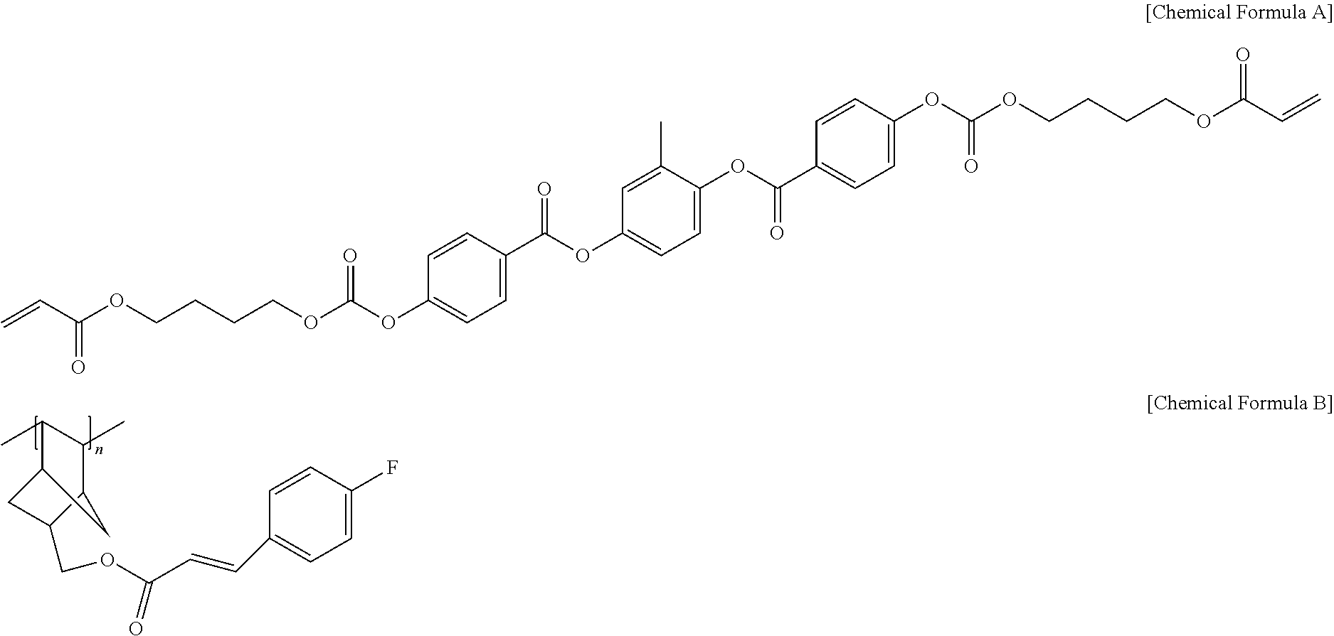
CC1C(C)C2C(COC(C=CC3=CC=C(F)C=C3)=O)CC1C2.C1=CC(OC(OCCCCOC(C=C)=O)=O)=CC=C1C(OC1=CC=C(OC(C2=CC=C(OC(OCCCCOC(=O)C=C)=O)C=C2)=O)C(C)=C1)=O
